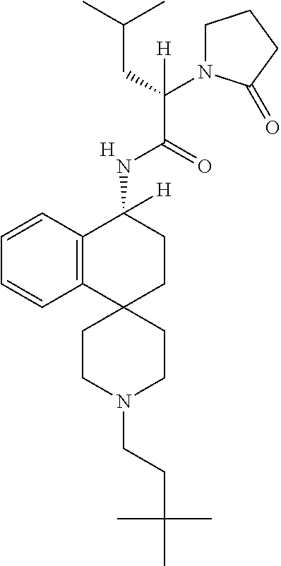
[H].C12=C(C=CC=C1)C(NC(C(CC(C)C)([H])N1CCCC1=O)=O)([H])CCC21CCN(CCC(C)(C)C)CC1
